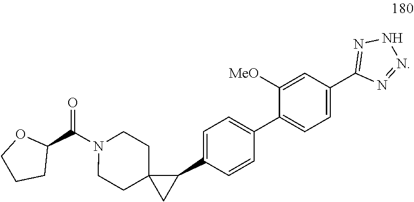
C1(C(N2CCC3(CC2)CC3C2=CC=C(C3=CC=C(C4=NNN=N4)C=C3[MeO])C=C2)=O)OCCC1
